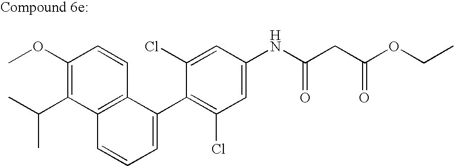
COC1=C(C(C)C)C2=C(C=C1)C(C1=C(Cl)C=C(NC(CC(OCC)=O)=O)C=C1Cl)=CC=C2
